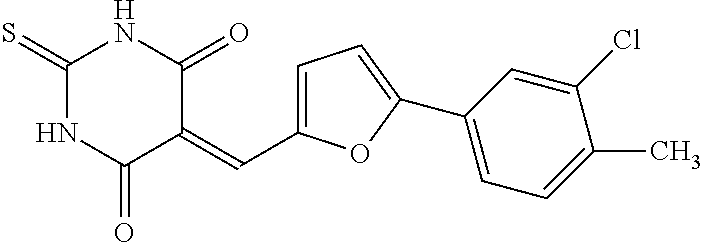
C1(=S)NC(=O)C(=CC2=CC=C(C3=CC=C(C)C(Cl)=C3)O2)C(=O)N1
